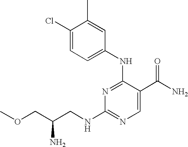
N1=C(NC2=CC=C(Cl)C(C)=C2)C(C(N)=O)=CN=C1NCC(COC)N
